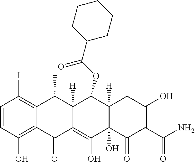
C1=CC(O)=C2C(=C1I)C(C)C1([H])C(=C(O)C3(O)C([H])(C1OC(C1CCCCC1)=O)CC(O)=C(C(N)=O)C3=O)C2=O
